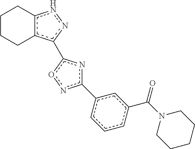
C1CCc2c(nnc2-c2nc(-c3cccc(C(N4CCCCC4)=O)c3)no2)C1
